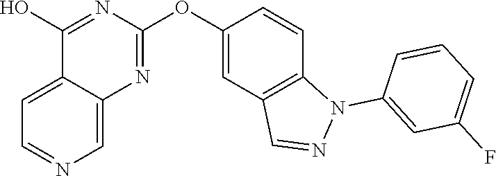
C12=CC=NC=C1N=C(OC1=CC3=C(C=C1)N(C1=CC(F)=CC=C1)N=C3)N=C2O
